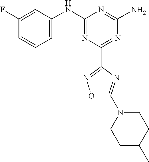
C1(F)=CC(NC2=NC(C3=NOC(N4CCC(C)CC4)=N3)=NC(N)=N2)=CC=C1
